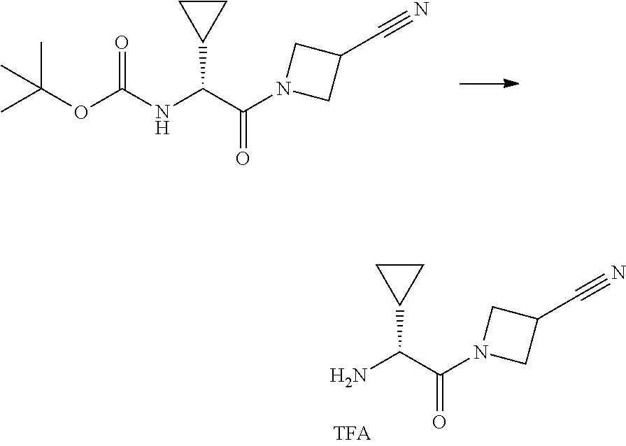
O(C(NC(C(N1CC(C#N)C1)=O)C1CC1)=O)C(C)(C)C.NC(C(N1CC(C#N)C1)=O)C1CC1
